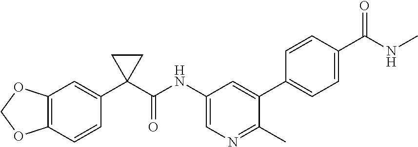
C12=C(C=CC(C3(C(=O)NC4=CN=C(C)C(C5=CC=C(C(=O)NC)C=C5)=C4)CC3)=C1)OCO2
